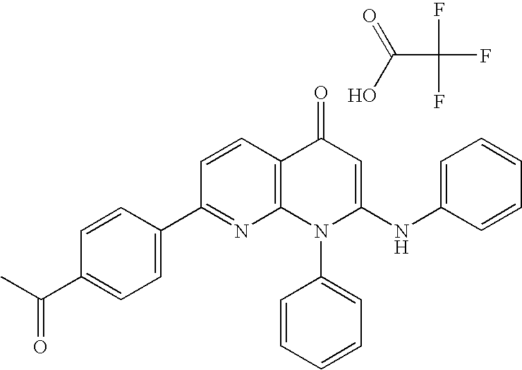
OC(C(F)(F)F)=O.C1(C2=CC=C(C(C)=O)C=C2)=NC2=C(C=C1)C(=O)C=C(NC1=CC=CC=C1)N2C1=CC=CC=C1
